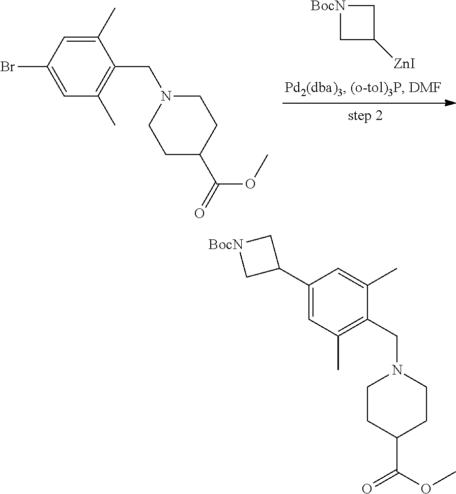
C1C([ZnI])C[BocN]1.C1=C(Br)C=C(C)C(CN2CCC(C(OC)=O)CC2)=C1C.C1(C2C[BocN]C2)=CC(C)=C(CN2CCC(C(OC)=O)CC2)C(C)=C1
